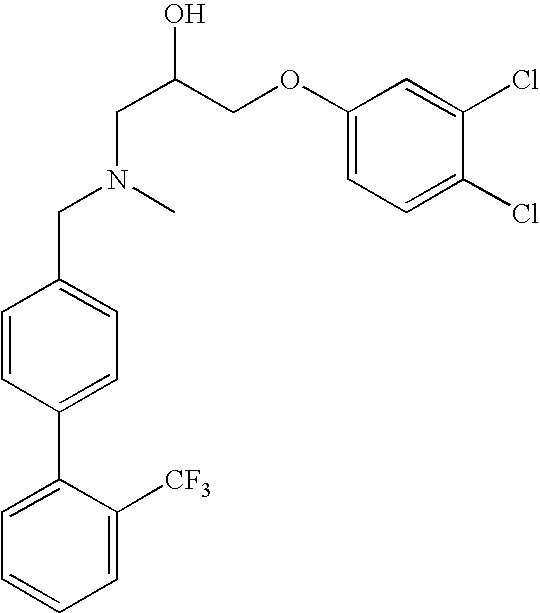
C1=C(C2=CC=C(CN(C)CC(COC3=CC=C(Cl)C(Cl)=C3)O)C=C2)C([CF3])=CC=C1
